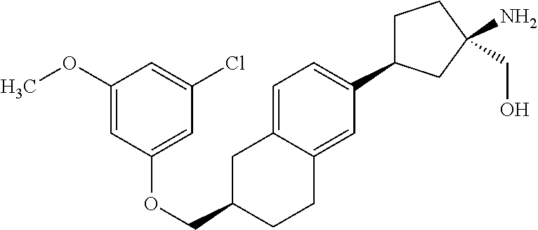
C1=C2C(=CC(C3CCC(CO)(N)C3)=C1)CCC(COC1=CC(Cl)=CC(OC)=C1)C2
